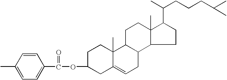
CC1=CC=C(C(OC2CC3=CCC4C(C3(C)CC2)CCC2(C)C4CCC2C(C)CCCC(C)C)=O)C=C1
